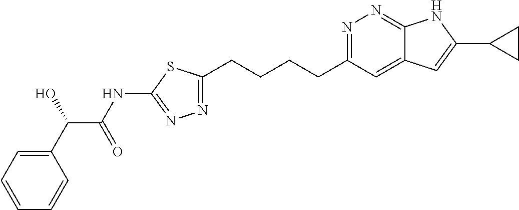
C(CCCC1=NN=C(NC(C(C2=CC=CC=C2)O)=O)S1)C1=NN=C2C(=C1)C=C(C1CC1)N2
